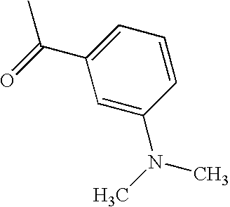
CC(=O)C1=CC=CC(N(C)C)=C1
